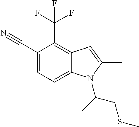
C1(C#N)=CC=C2C(=C1C(F)(F)F)C=C(C)N2C(C)CSC
